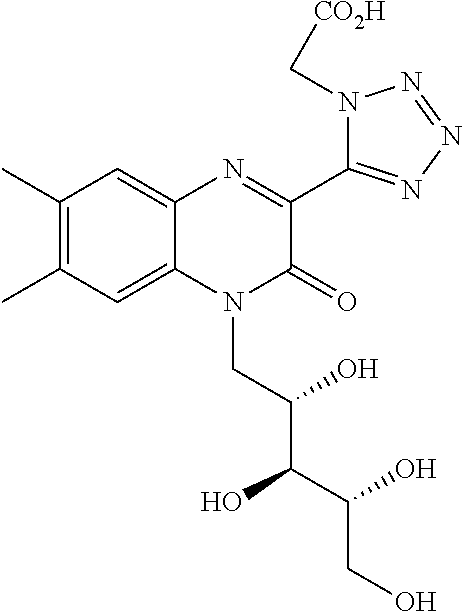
C1(C)=C(C)C=C2C(=C1)N=C(C1=NN=NN1C[CO2H])C(=O)N2CC(C(C(CO)O)O)O
